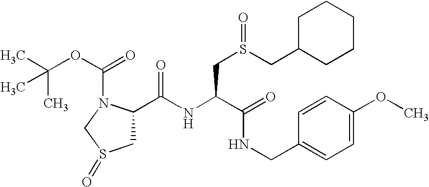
C1(C(NC(C(=O)NCC2=CC=C(OC)C=C2)CS(CC2CCCCC2)=O)=O)CS(=O)CN1C(OC(C)(C)C)=O
